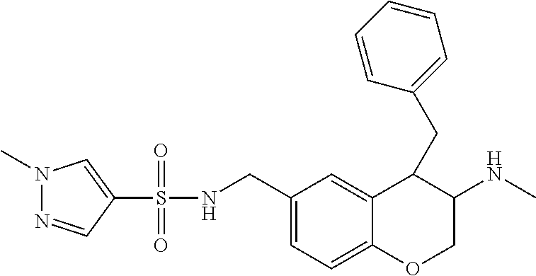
N1(C)N=CC(S(=O)(=O)NCC2=CC=C3C(=C2)C(CC2=CC=CC=C2)C(NC)CO3)=C1
